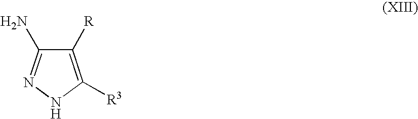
C1([R])=C([R3])NN=C1N
